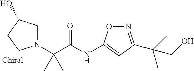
N1=C(C(C)(C)CO)C=C(NC(C(C)(C)N2CC(O)CC2)=O)O1
